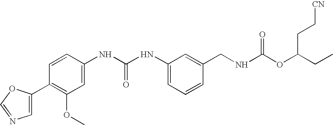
C1(C2=CN=CO2)=C(OC)C=C(NC(NC2=CC=CC(CNC(OC(CC)CC[CN])=O)=C2)=O)C=C1
